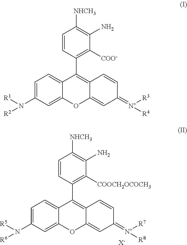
C1=CC(C2=C3C(=CC(=[N+]([R7])[R8])C=C3)OC3=CC(N([R5])[R6])=CC=C23)=C([COOCH2OCOCH3])C(N)=C1[NHCH3].[X-].C1=CC(C2=C3C(=CC(=[N+]([R3])[R4])C=C3)OC3=CC(N([R1])[R2])=CC=C23)=C([COO-])C(N)=C1[NHCH3]
